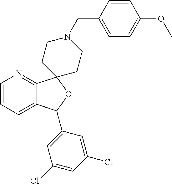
C1=CC=C2C(=N1)C1(OC2C2=CC(Cl)=CC(Cl)=C2)CCN(CC2=CC=C(OC)C=C2)CC1
